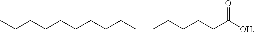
CCCCCCCCCC=CCCCCC([OH])=O
